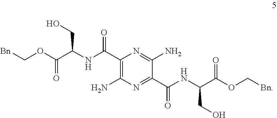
C1(C(NC(C(=O)OC[Bn])CO)=O)=NC(N)=C(C(NC(C(=O)OC[Bn])CO)=O)N=C1N
